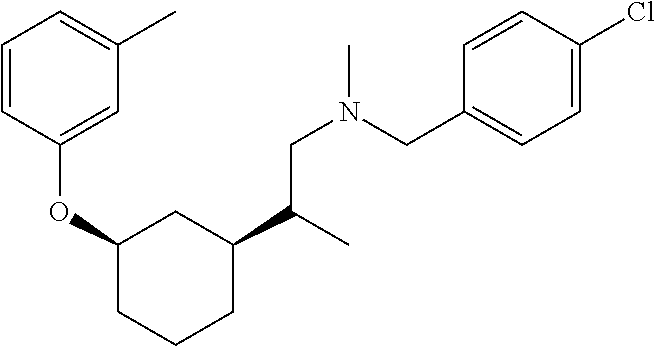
C1(C(CN(C)CC2=CC=C(Cl)C=C2)C)CC(OC2=CC(C)=CC=C2)CCC1
